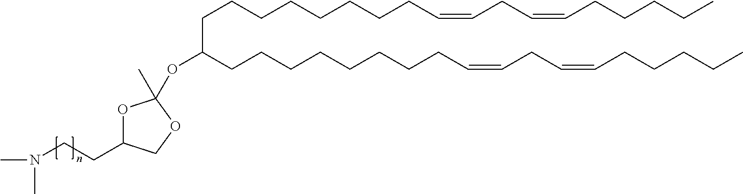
O1C(CCN(C)C)COC1(C)OC(CCCCCCCCC=CCC=CCCCCC)CCCCCCCCC=CCC=CCCCCC
